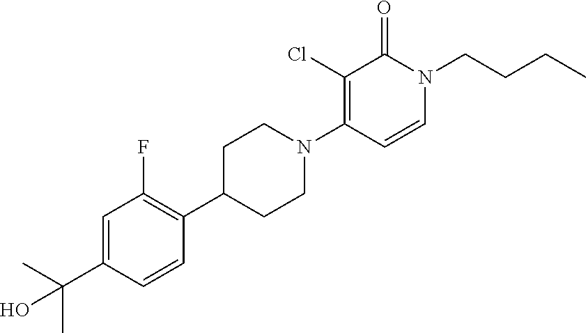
C1C(C2=C(F)C=C(C(C)(C)O)C=C2)CCN(C2=C(Cl)C(=O)N(CCCC)C=C2)C1
